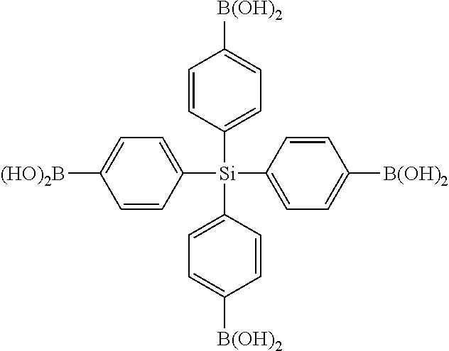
C1([B(OH)2])=CC=C([Si](C2=CC=C([(HO)2B])C=C2)(C2=CC=C([B(OH)2])C=C2)C2=CC=C([B(OH)2])C=C2)C=C1
